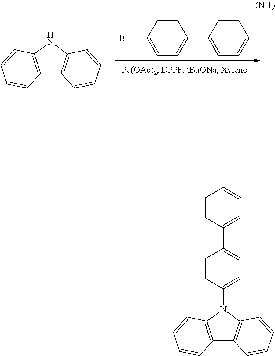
C12=C(N(C3=CC=C(C4=CC=CC=C4)C=C3)C3=C1C=CC=C3)C=CC=C2.C1=CC(Br)=CC=C1C1=CC=CC=C1.C12=C(NC3=C1C=CC=C3)C=CC=C2
